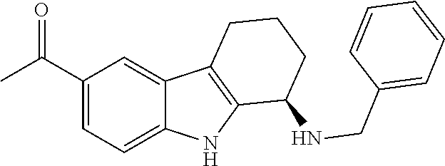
C1(C(=O)C)=CC=C2C(=C1)C1=C(N2)C(NCC2=CC=CC=C2)CCC1
